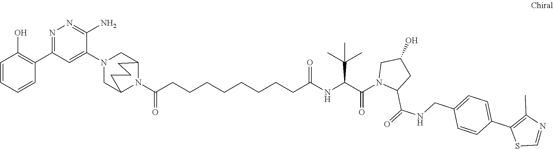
C1=CC=CC(C2=NN=C(N)C(N3CC4N(C(CCCCCCCCC(NC(C(N5C(C(=O)NCC6=CC=C(C7=C(C)N=CS7)C=C6)CC(O)C5)=O)C(C)(C)C)=O)=O)C(C3)CCC4)=C2)=C1O
